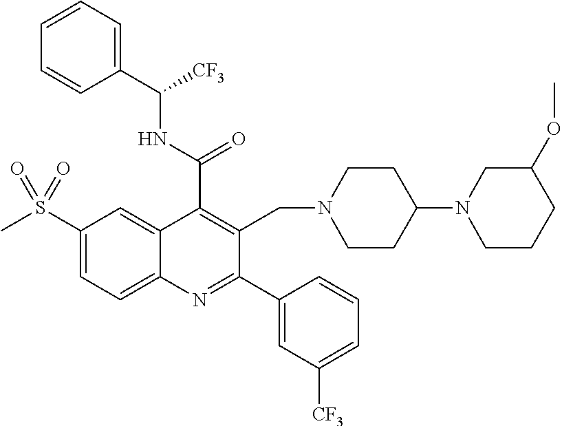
C1(C(NC([CF3])C2=CC=CC=C2)=O)=C(CN2CCC(N3CCCC(OC)C3)CC2)C(C2=CC([CF3])=CC=C2)=NC2=CC=C(S(C)(=O)=O)C=C12
